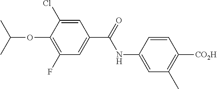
C1=C(NC(=O)C2=CC(F)=C(OC(C)C)C(Cl)=C2)C=CC([CO2H])=C1C
